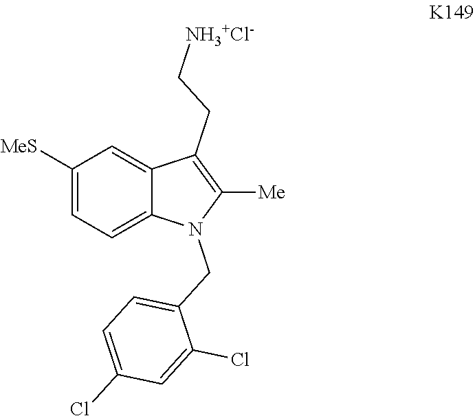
C1([MeS])=CC=C2C(=C1)C(CC[NH3+Cl-])=C([Me])N2CC1=CC=C(Cl)C=C1Cl
